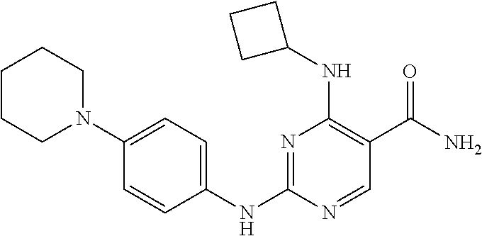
N1=C(NC2=CC=C(N3CCCCC3)C=C2)N=CC(C(N)=O)=C1NC1CCC1
